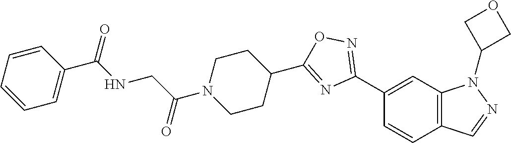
C1(C2=NOC(C3CCN(C(CNC(C4=CC=CC=C4)=O)=O)CC3)=N2)=CC2=C(C=C1)C=NN2C1COC1
